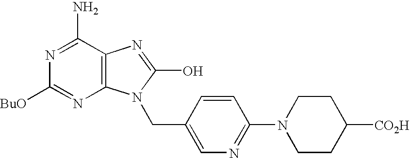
C12=C(C(N)=NC([BuO])=N1)N=C(O)N2CC1=CN=C(N2CCC([CO2H])CC2)C=C1
